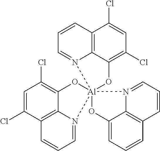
C1=C(Cl)C2=C3C(=C1Cl)O[Al]14(N3=CC=C2)(N2=CC=CC3=C2C(=CC=C3)O1)N1=CC=CC2=C1C(=C(Cl)C=C2Cl)O4
